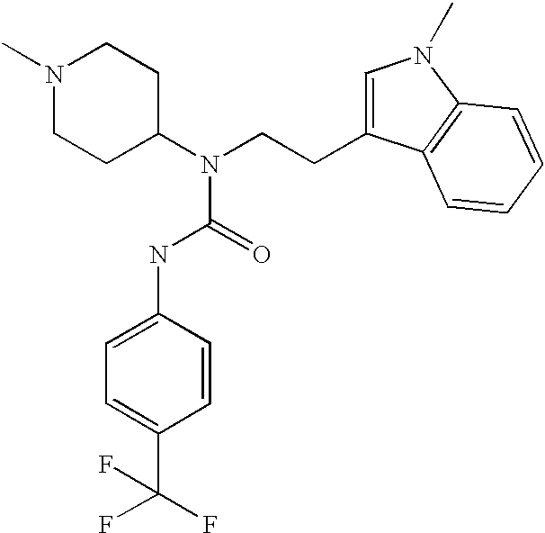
N(CCC1=CN(C)C2=C1C=CC=C2)(C(NC1=CC=C(C(F)(F)F)C=C1)=O)C1CCN(C)CC1
